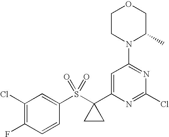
C1CN(C2=NC(Cl)=NC(C3(S(C4=CC(Cl)=C(F)C=C4)(=O)=O)CC3)=C2)C(C)CO1
